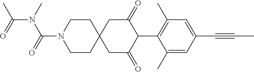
C1CN(C(=O)N(C)C(=O)C)CCC12CC(=O)C(C1=C(C)C=C(C#CC)C=C1C)C(=O)C2
